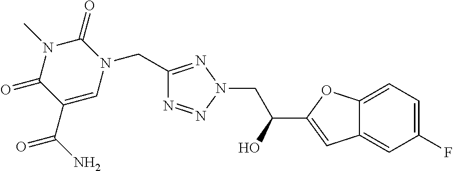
C1(CN2C(=O)N(C)C(=O)C(C(N)=O)=C2)=NN(CC(C2=CC3=CC(F)=CC=C3O2)O)N=N1
